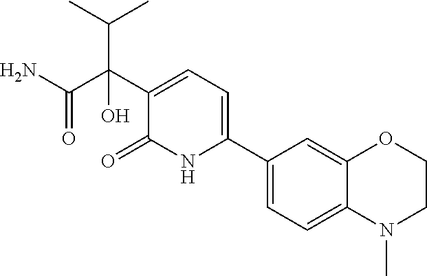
C(C(C1=CC=C(C2=CC=C3C(=C2)OCCN3C)NC1=O)(C(N)=O)O)(C)C
